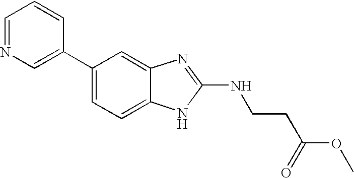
C1(C2=CN=CC=C2)=CC=C2C(=C1)N=C(NCCC(OC)=O)N2
